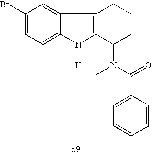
C1(Br)=CC=C2C(=C1)C1=C(N2[H])C(N(C)C(C2=CC=CC=C2)=O)CCC1
